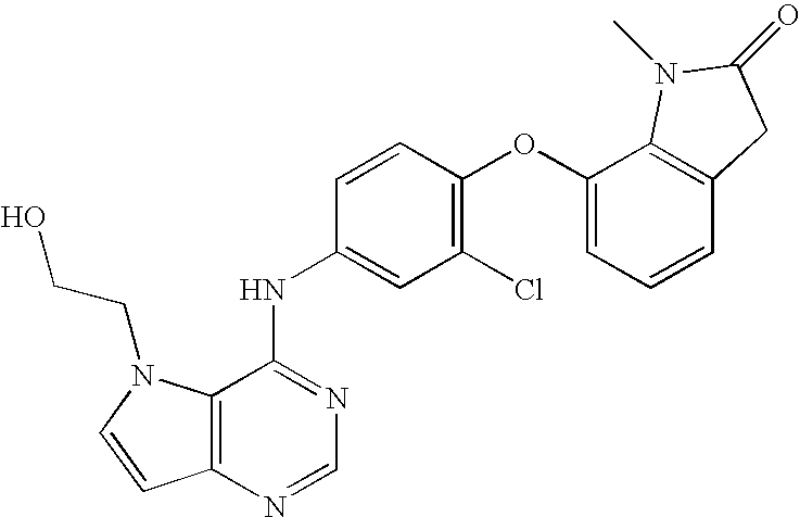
C12=C(N=CN=C1NC1=CC(Cl)=C(OC3=CC=CC4=C3N(C)C(=O)C4)C=C1)C=CN2CCO
